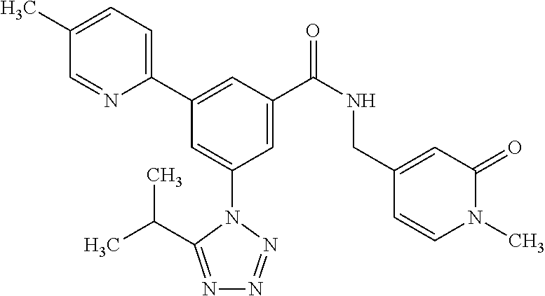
C1(C)=CC=C(C2=CC(C(NCC3=CC(=O)N(C)C=C3)=O)=CC(N3C(C(C)C)=NN=N3)=C2)N=C1
